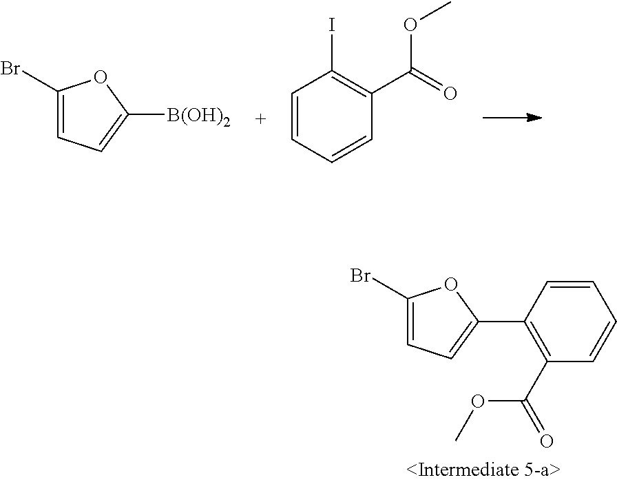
C1(Br)=CC=C(C2=C(C(OC)=O)C=CC=C2)O1.C1(Br)=CC=C([B(OH)2])O1.C1=CC=CC(C(OC)=O)=C1I
